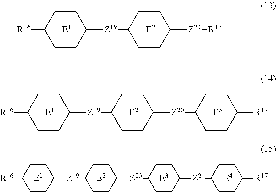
[R16]C1CCC([Z19]C2CCC([Z20][R17])CC2)CC1.[E1].[E2].[R16]C1CCC([Z19]C2CCC([Z20]C3CCC([R17])CC3)CC2)CC1.[E1].[E2].[E3].[E1].[E2].[E3].[R16]C1CCC([Z19]C2CCC([Z20]C3CCC([Z21]C4CCC([R17])CC4)CC3)CC2)CC1.[E4]
